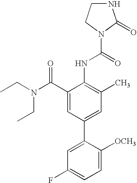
C1(C(N(CC)CC)=O)=CC(C2=CC(F)=CC=C2[OCH3])=CC(C)=C1NC(=O)N1CCNC1=O
